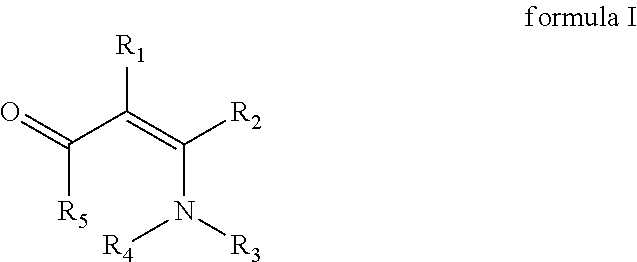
O=C(C(=C(N([R3])[R4])[R2])[R1])[R5]
